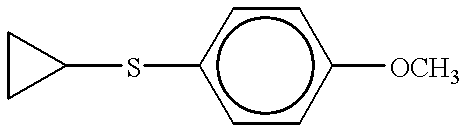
C1CC1Sc1ccc([OCH3])cc1
